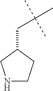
N1CCC(CC(C)(C)C)C1
